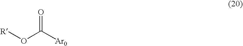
[R]OC([Ar0])=O
